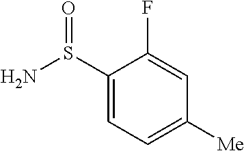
C1(S(N)=O)=CC=C([Me])C=C1F
